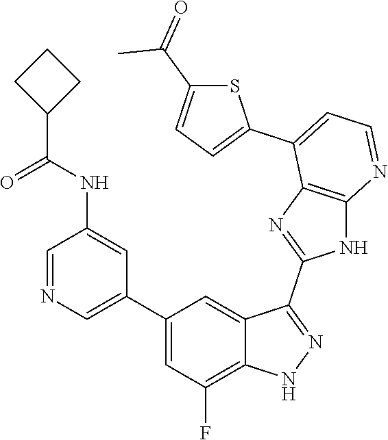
C1=NC=C(C2=CC(F)=C3C(=C2)C(C2=NC4=C(N2)N=CC=C4C2=CC=C(C(=O)C)S2)=NN3)C=C1NC(=O)C1CCC1
